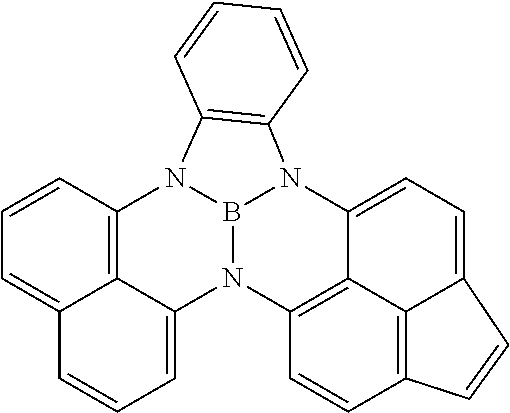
N12B3N(C4=CC=C5C=CC6=C5C4=C1C=C6)C1=C(C=CC=C1)N3C1=C3C2=CC=CC3=CC=C1
